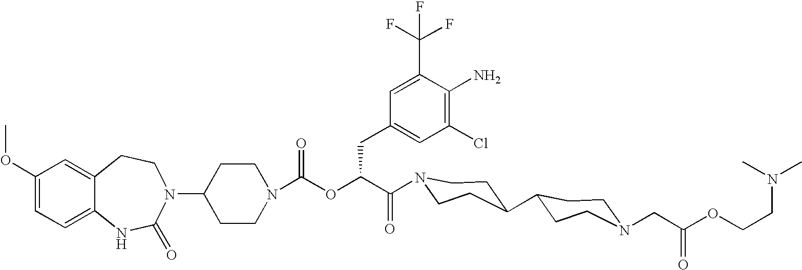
C12=CC(OC)=CC=C1NC(=O)N(C1CCN(C(OC(C(=O)N3CCC(C4CCN(CC(OCCN(C)C)=O)CC4)CC3)CC3=CC(Cl)=C(N)C(C(F)(F)F)=C3)=O)CC1)CC2
